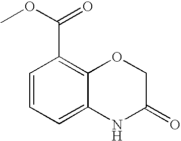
C1=CC=C2C(=C1C(OC)=O)OCC(=O)N2
